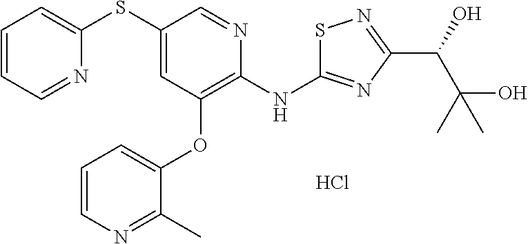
C1=CC=NC(SC2=CC(OC3=CC=CN=C3C)=C(NC3=NC(C(O)C(O)(C)C)=NS3)N=C2)=C1.Cl
